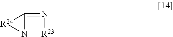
C12=N[R23]N1[R24]2
